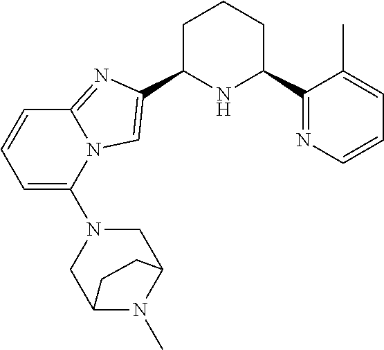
C1C(C2=CN3C(=N2)C=CC=C3N2CC3N(C)C(C2)CC3)NC(C2=NC=CC=C2C)CC1
